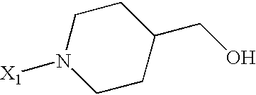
C1CC(CO)CCN1[X1]
